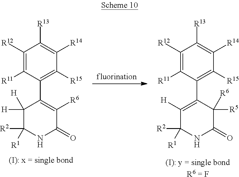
C1([R12])=C([R11])C(C2=C([R6])C(=O)NC([R2])([R1])C2([H])[H])=C([R15])C([R14])=C1[R13].[(I): x = single bond].C1([R12])=C([R11])C(C2=C([H])C([R2])([R1])NC(=O)C2([R6])[R5])=C([R15])C([R14])=C1[R13].[(I): y = single bondR6 = F]
